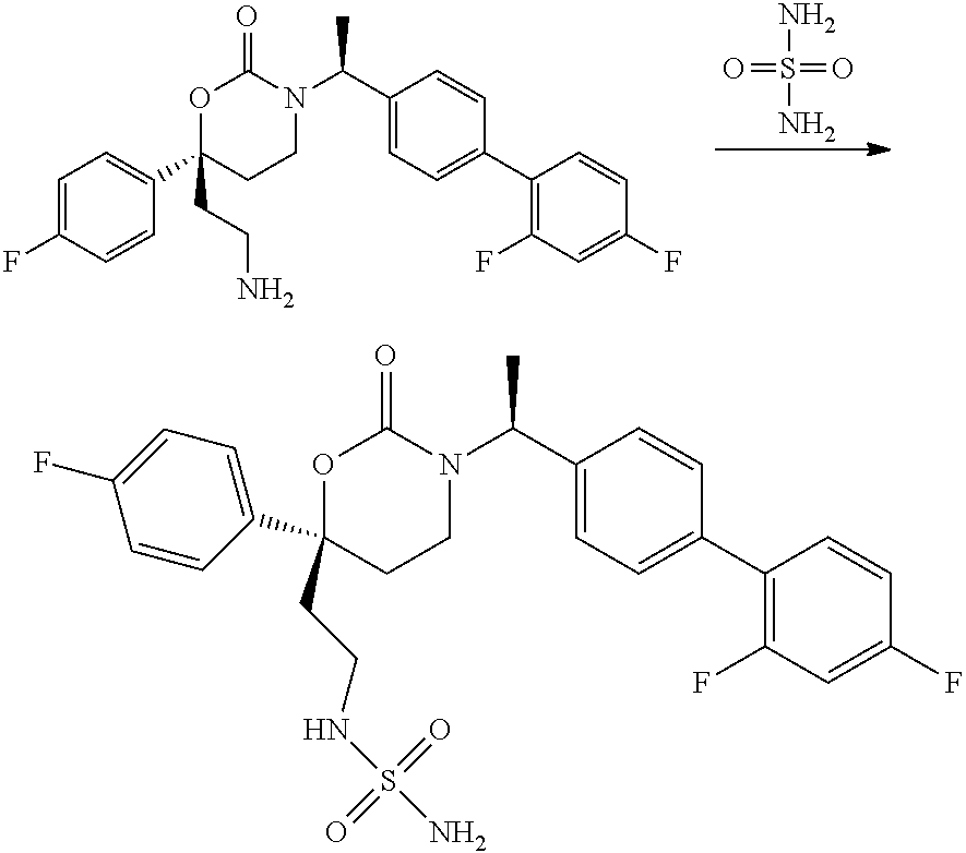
O=S(=O)(N)N.C1=C(F)C=CC(C2(CCN)CCN(C(C)C3=CC=C(C4=C(F)C=C(F)C=C4)C=C3)C(=O)O2)=C1.C1(C2=CC=C(F)C=C2)(CCNS(N)(=O)=O)CCN(C(C)C2=CC=C(C3=C(F)C=C(F)C=C3)C=C2)C(=O)O1
